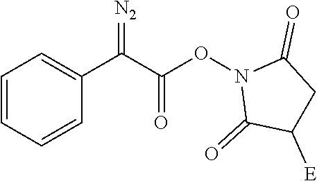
C1=CC=CC(C(C(=O)ON2C(=O)C([E])CC2=O)=[N2])=C1
